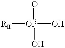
[RII][OP](O)(=O)O
